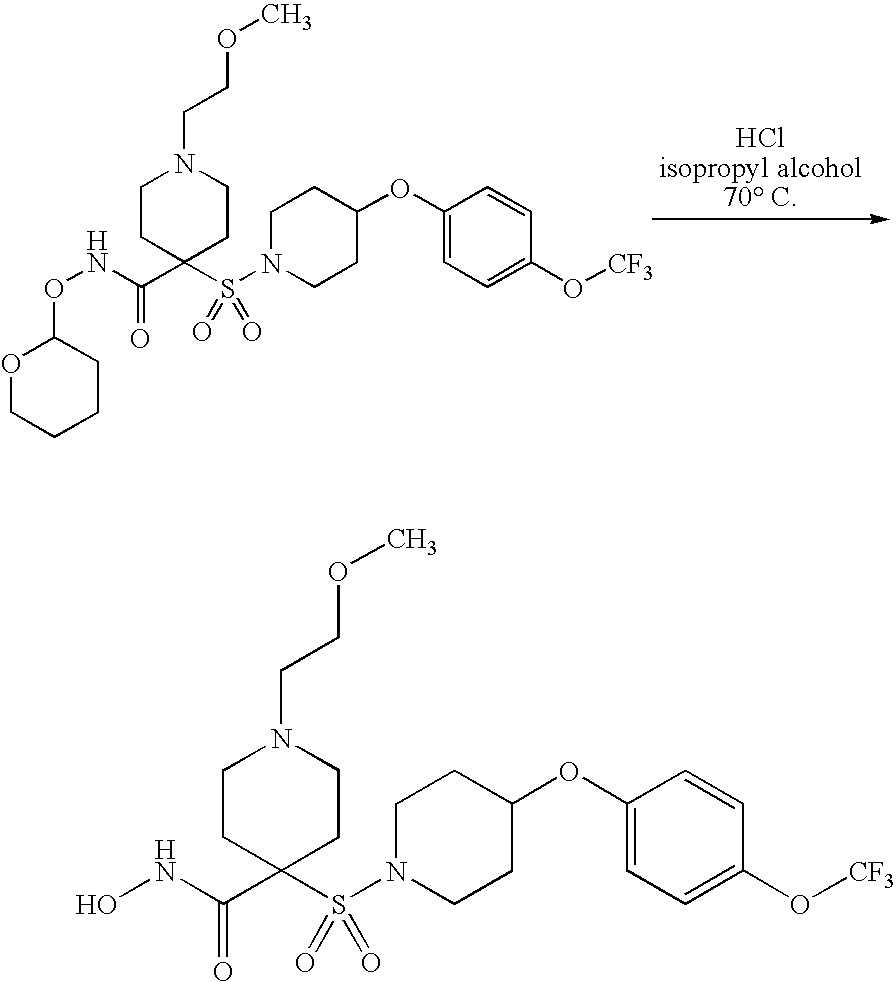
S(N1CCC(OC2=CC=C(O[CF3])C=C2)CC1)(C1(C(NOC2OCCCC2)=O)CCN(CCOC)CC1)(=O)=O.S(N1CCC(OC2=CC=C(O[CF3])C=C2)CC1)(C1(C(NO)=O)CCN(CCOC)CC1)(=O)=O
